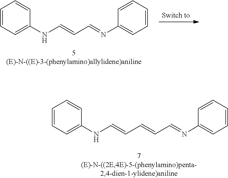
C1=CC=C(NC=CC=NC2=CC=CC=C2)C=C1.C1=CC=C(NC=CC=CC=NC2=CC=CC=C2)C=C1
